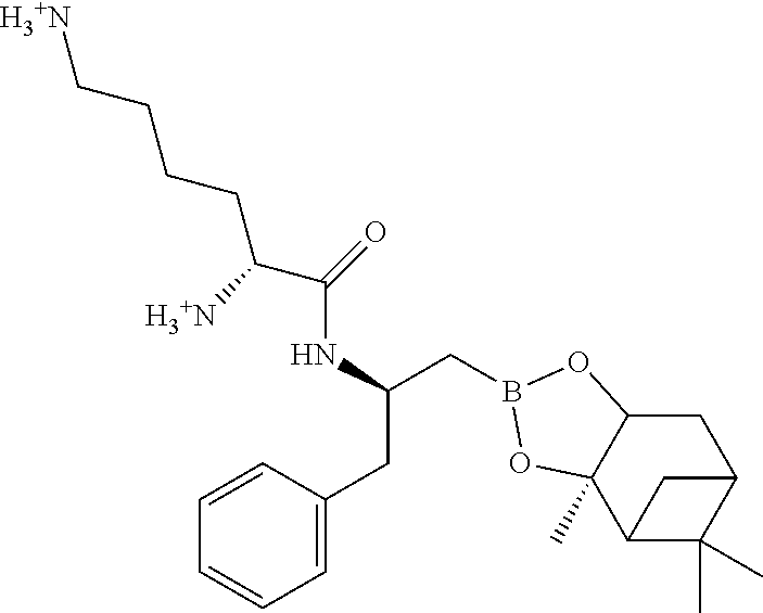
C(B1OC2CC3C(C)(C)C(C2(C)O1)C3)C(CC1=CC=CC=C1)NC(=O)C(CCCC[H3+N])[H3+N]
